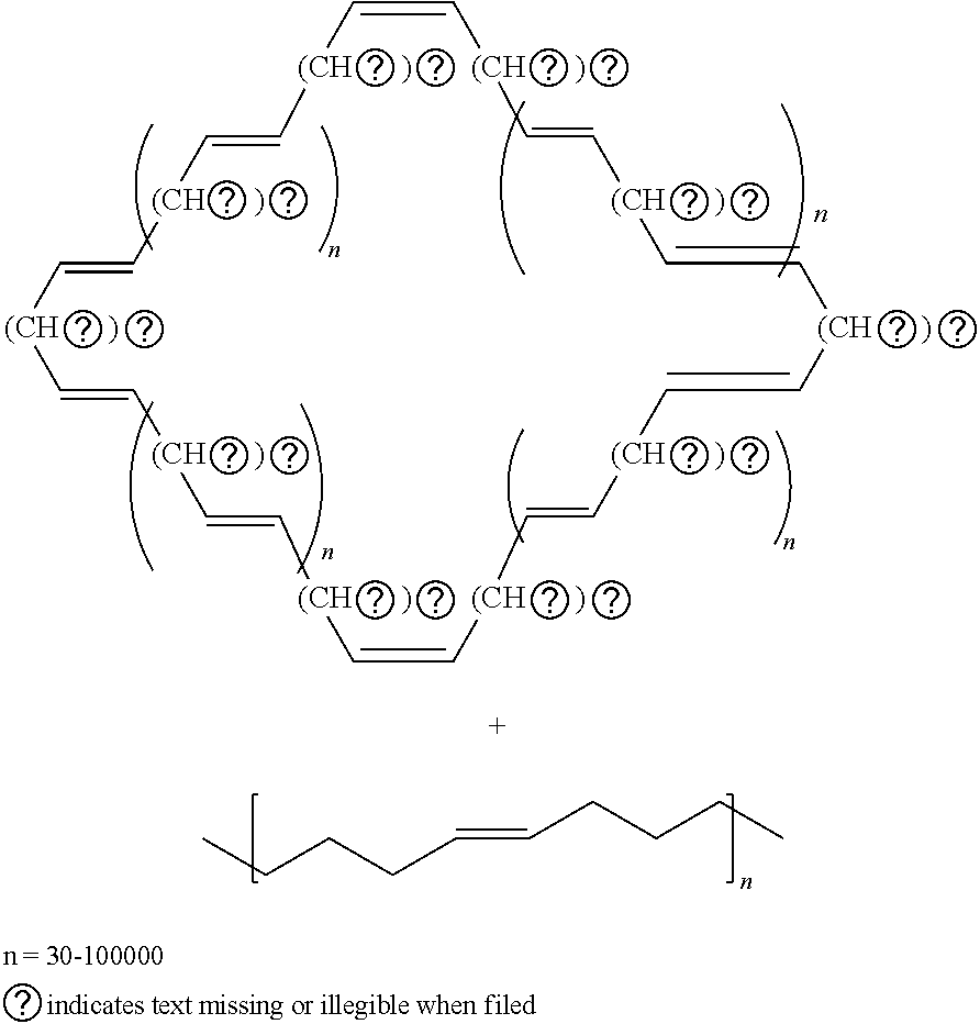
CCCCC=CCCCC.C1=C[(CH      )]C=C[(CH      )]C=C[(CH      )]C=C[(CH      )]C=C[(CH      )]C=C[(CH      )]C=C[(CH      )]C=C[(CH      )]C=C[(CH      )]C=C[(CH      )]1
